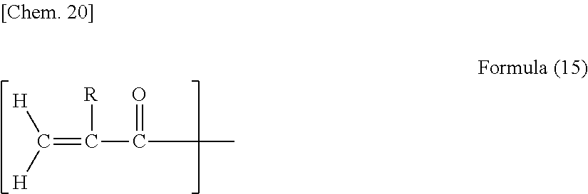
C(=C([R])C(=O)CC)([H])[H]
